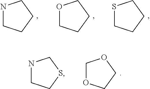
N1CCCC1.O1CCCC1.S1CCCC1.N1CCSC1.C1OCCO1
